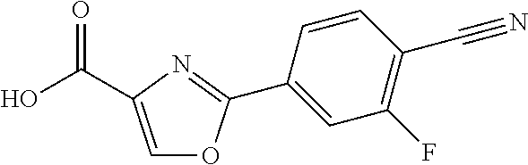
C1(C2=NC(C(O)=O)=CO2)=CC(F)=C(C#N)C=C1
